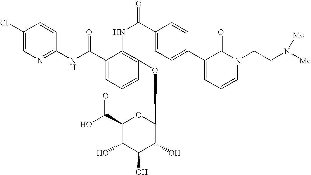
C1(Cl)=CN=C(NC(C2=CC=CC(OC3C(O)C(O)C(O)C(C(O)=O)O3)=C2NC(=O)C2=CC=C(C3=CC=CN(CCN([Me])[Me])C3=O)C=C2)=O)C=C1
